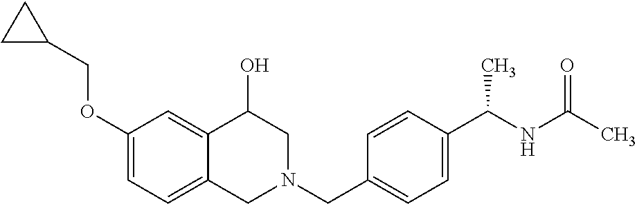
C1(OCC2CC2)=CC=C2C(=C1)C(O)CN(CC1=CC=C(C(NC(C)=O)C)C=C1)C2
